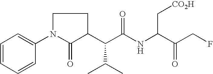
C1(C(C(C)C)C(NC(C[CO2H])C(CF)=O)=O)CCN(C2=CC=CC=C2)C1=O
